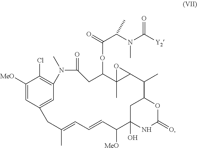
C1([MeO])=CC2=CC(=C1Cl)N(C)C(=O)CC(OC(=O)C(N(C([Y2])=O)C)C)C1(C)C(C(C)C3OC(=O)NC(O)(C([MeO])C=CC=C(C)C2)C3)O1
